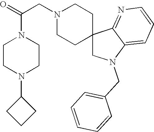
C1CN(C2CCC2)CCN1C(=O)CN1CCC2(CC1)CN(CC1=CC=CC=C1)C1=CC=CN=C21
